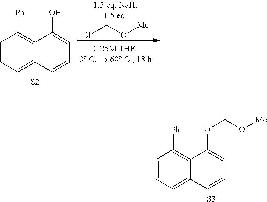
C1=CC=C2C(=C1[Ph])C(O)=CC=C2.[S2].ClCO[Me].C1=CC=C2C(=C1[Ph])C(OCO[Me])=CC=C2.[S3]
